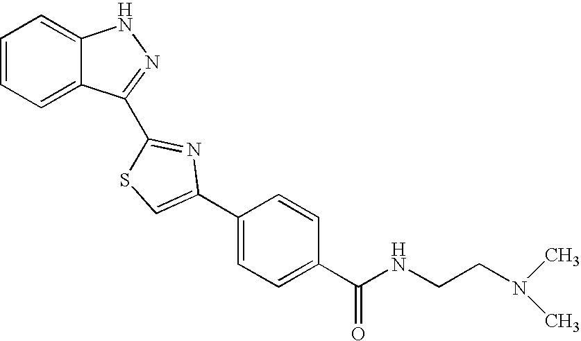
C1=CC=C2C(=C1)NN=C2C1=NC(C2=CC=C(C(NCCN(C)C)=O)C=C2)=CS1
